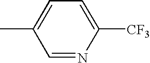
CC1=CC=C([CF3])N=C1
